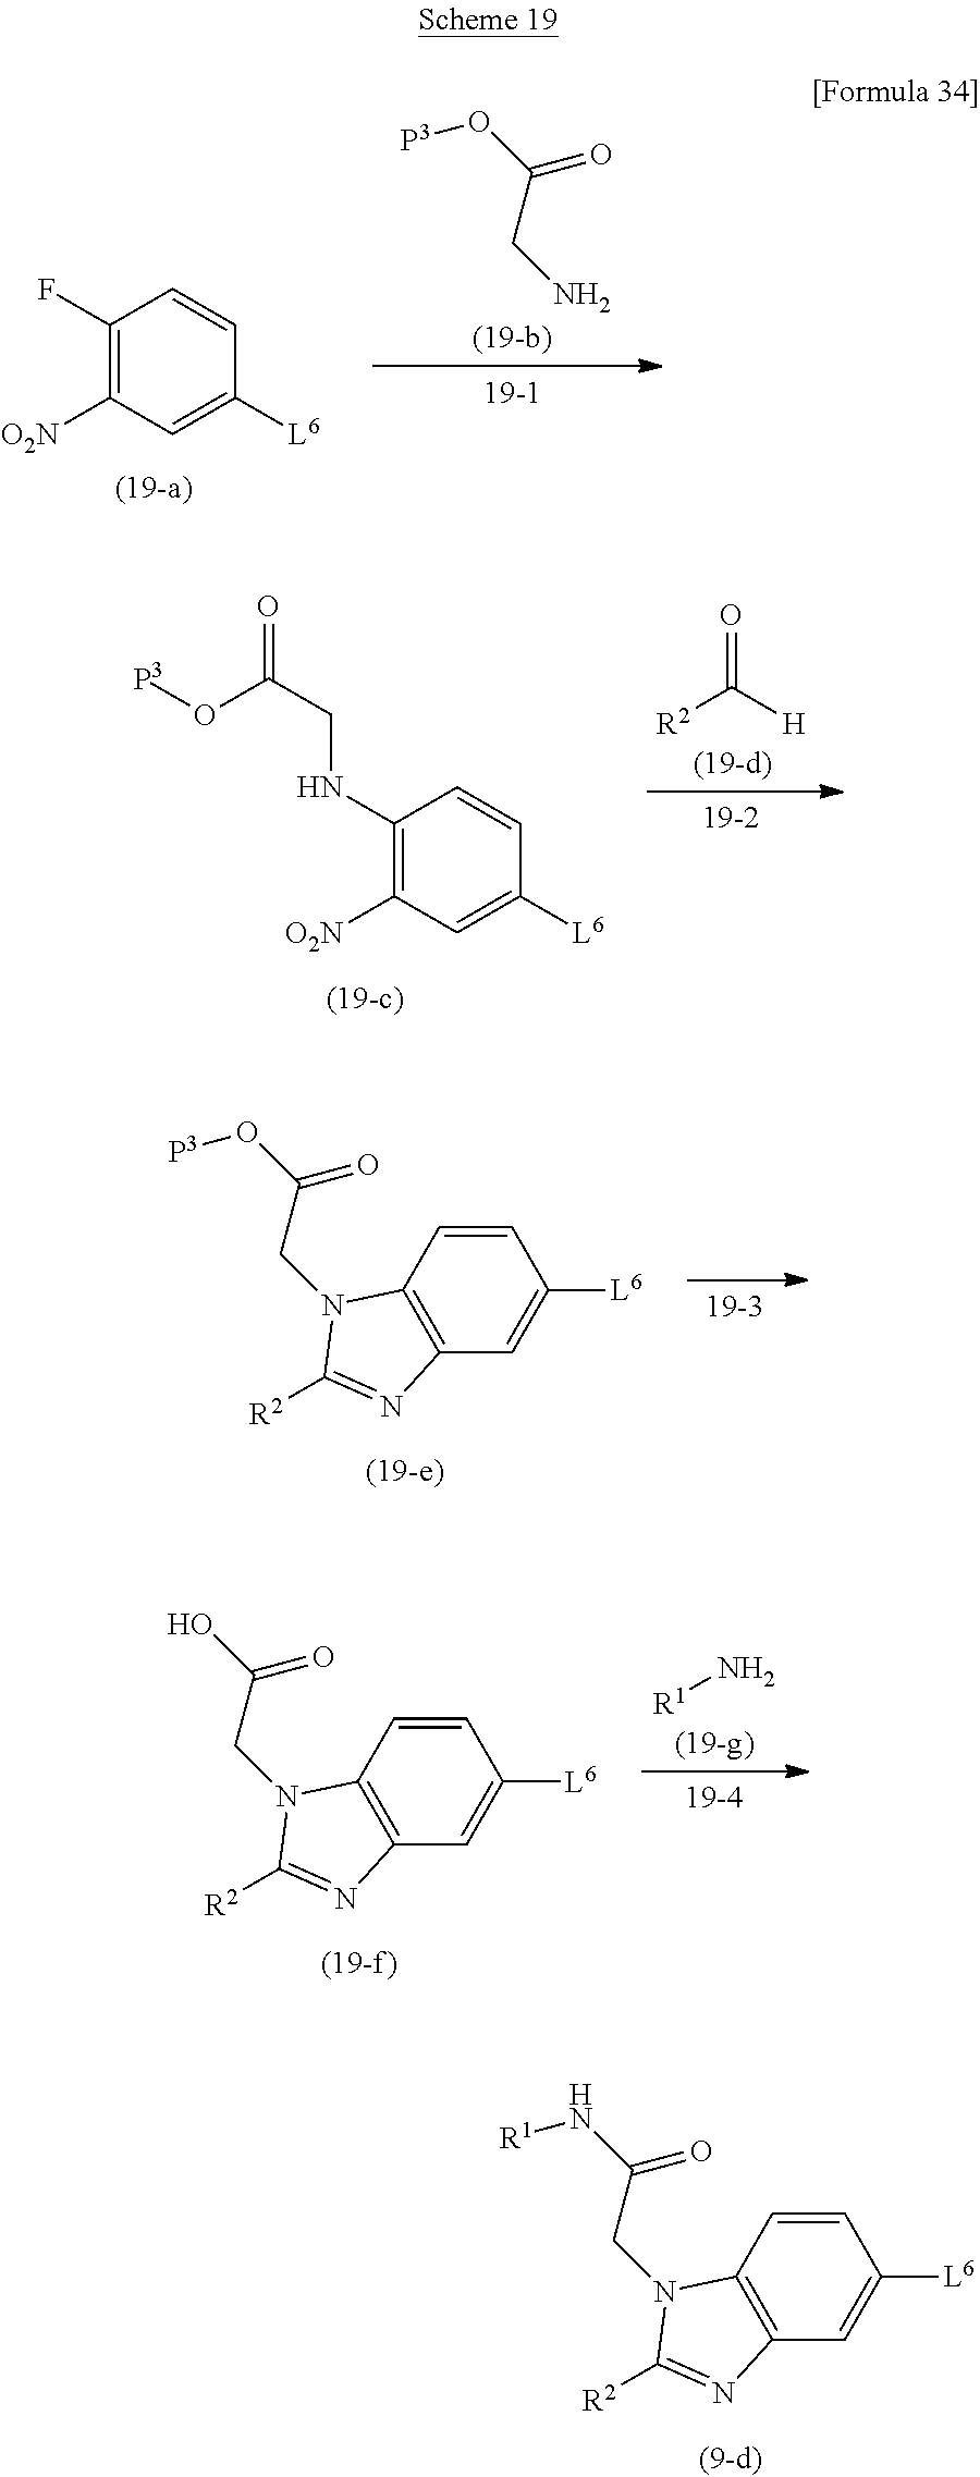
C1(F)=C([O2N])C=C([L6])C=C1.[P3]OC(=O)CN.C1(NCC(O[P3])=O)=C([O2N])C=C([L6])C=C1.O=C([H])[R2].C1=CC2=C(C=C1[L6])N=C([R2])N2CC(O[P3])=O.C1=CC2=C(C=C1[L6])N=C([R2])N2CC(O)=O.[R1]N.C1=CC2=C(C=C1[L6])N=C([R2])N2CC(N[R1])=O
